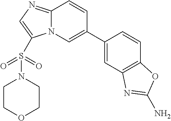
C12=NC=C(S(N3CCOCC3)(=O)=O)N1C=C(C1=CC3=C(C=C1)OC(N)=N3)C=C2
